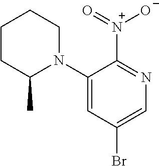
C1CC(C)N(C2=CC(Br)=CN=C2[N+](=O)[O-])CC1
